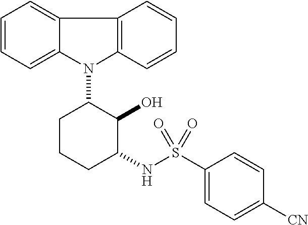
N1(C2CCCC(NS(C3=CC=C([CN])C=C3)(=O)=O)C2O)C2=C(C3=CC=CC=C13)C=CC=C2
